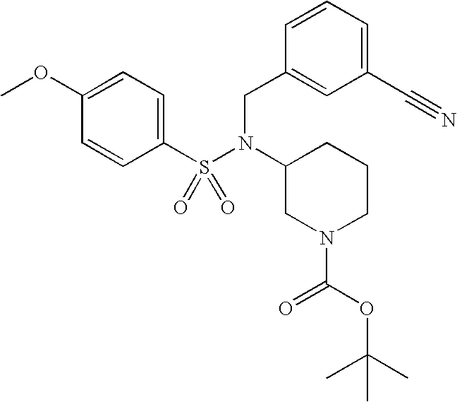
C1(OC)=CC=C(S(N(C2CN(C(OC(C)(C)C)=O)CCC2)CC2=CC(C#N)=CC=C2)(=O)=O)C=C1
